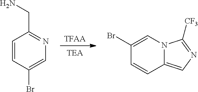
[TFAA].[TEA].C1=CC(Br)=CN=C1CN.C1(Br)=CN2C(=CN=C2[CF3])C=C1
